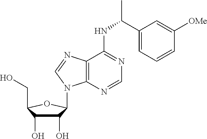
C1(O)C(O)C(CO)OC1N1C2=C(N=C1)C(NC(C1=CC=CC([OMe])=C1)C)=NC=N2
